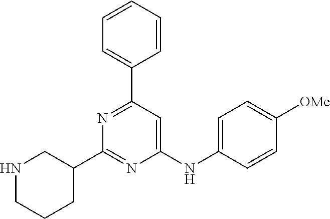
C1(NC2=CC=C([OMe])C=C2)=CC(C2=CC=CC=C2)=NC(C2CNCCC2)=N1
